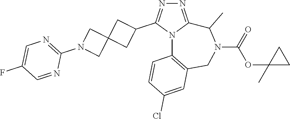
N1=C2N(C(C3CC4(C3)CN(C3=NC=C(F)C=N3)C4)=N1)C1=C(CN(C(=O)OC3(C)CC3)C2C)C=C(Cl)C=C1
